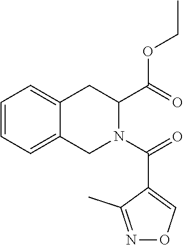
C1=CC=C2C(=C1)CC(C(OCC)=O)N(C(=O)C1=CON=C1C)C2
